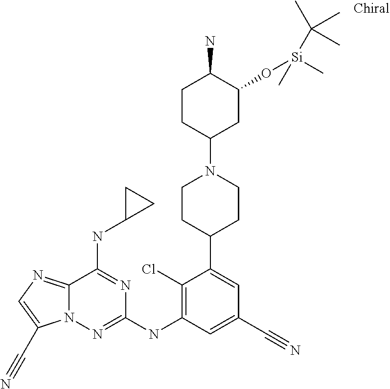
C12=NC=C(C#N)N1N=C(NC1=C(Cl)C(C3CCN(C4CC(O[Si](C(C)(C)C)(C)C)C(N)CC4)CC3)=CC(C#N)=C1)N=C2NC1CC1
